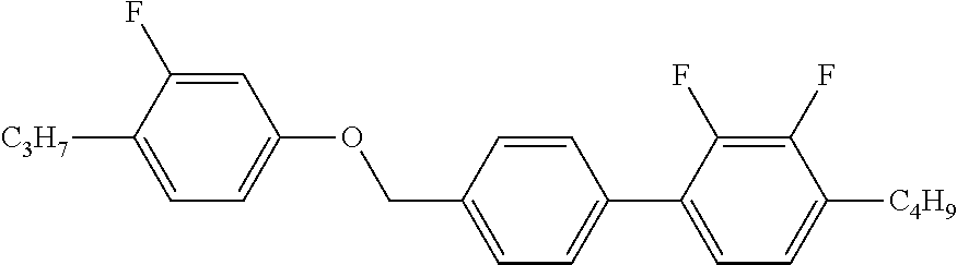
C1=C(F)C([C3H7])=CC=C1OCC1=CC=C(C2=CC=C([C4H9])C(F)=C2F)C=C1
